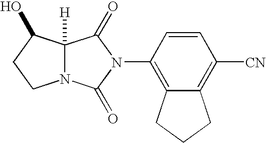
C12([H])N(C(=O)N(C3=C4C(=C([CN])C=C3)CCC4)C1=O)CCC2O
